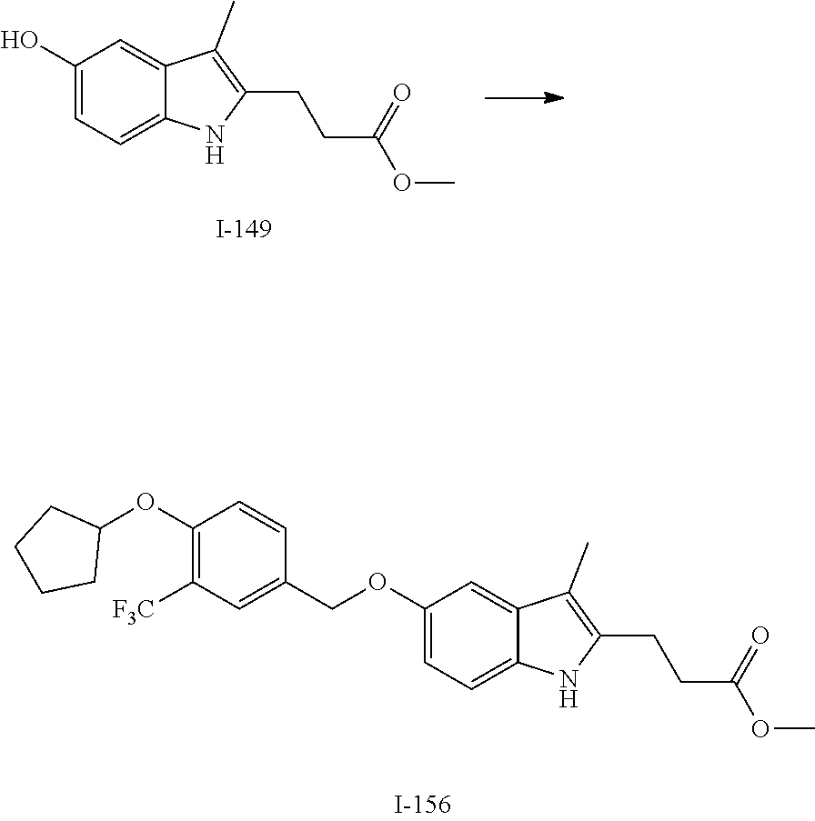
OC1=CC=C2C(=C1)C(C)=C(CCC(=O)OC)N2.C1=CC(COC2=CC=C3C(=C2)C(C)=C(CCC(=O)OC)N3)=CC([F3C])=C1OC1CCCC1
